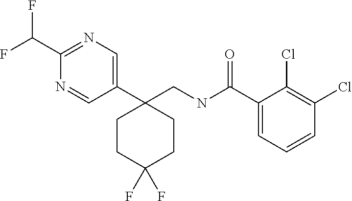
C1(CNC(C2=CC=CC(Cl)=C2Cl)=O)(C2=CN=C(C(F)F)N=C2)CCC(F)(F)CC1
